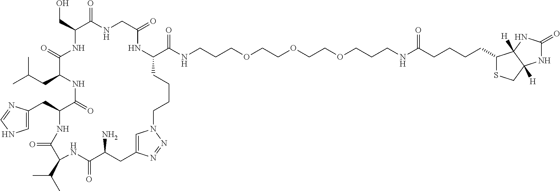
C(C1C(=O)NCC(=O)NC(C(NCCCOCCOCCOCCCNC(CCCCC2SCC3([H])C2([H])NC(=O)N3)=O)=O)CCCCN2C=C(N=N2)CC(N)C(=O)NC(C(C)C)C(=O)NC(CC2=CNC=N2)C(=O)NC(CC(C)C)C(=O)N1)O
